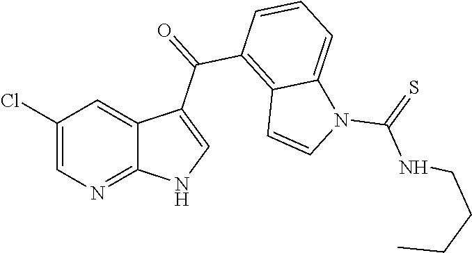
C1(Cl)=CN=C2C(=C1)C(C(=O)C1=C3C(=CC=C1)N(C(=S)NCCCC)C=C3)=CN2
